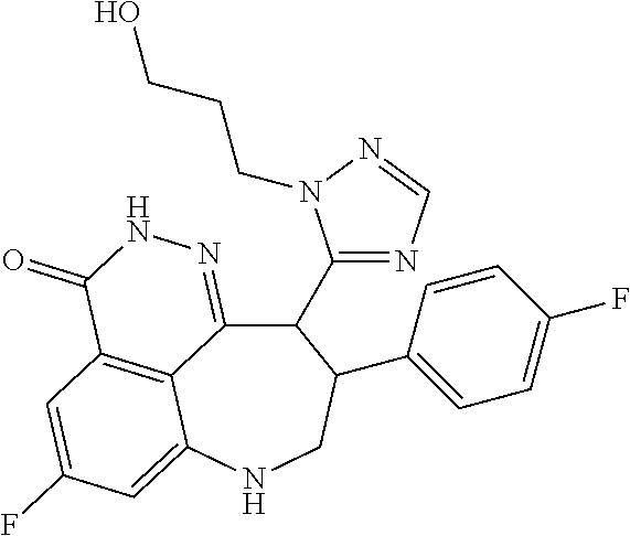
C12=C3C=C(F)C=C1NCC(C1=CC=C(F)C=C1)C(C1=NC=NN1CCCO)C2=NNC3=O
